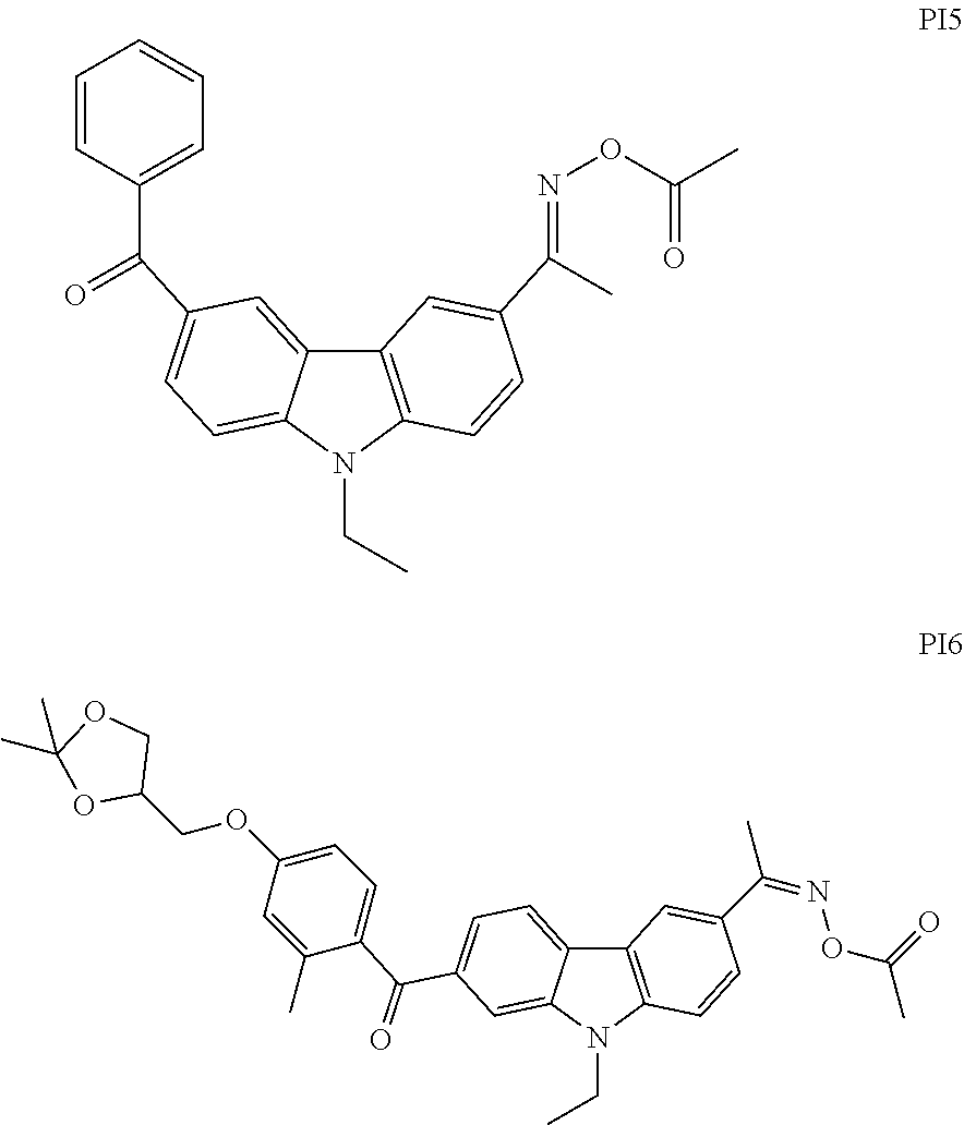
C1=CC(C(=O)C2=CC=C3C(=C2)C2=C(N3CC)C=CC(C(=NOC(C)=O)C)=C2)=CC=C1.C12=C(N(CC)C3=CC(C(=O)C4=CC=C(OCC5OC(C)(C)OC5)C=C4C)=CC=C13)C=CC(C(=NOC(C)=O)C)=C2
